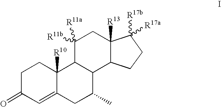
C1C(=O)C=C2C([R10])(C1)C1C(C(C)C2)C2C([R13])(CC1([R11b])[R11a])C([R17b])([R17a])CC2
